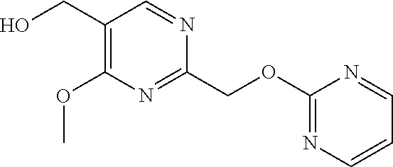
C1(CO)=C(OC)N=C(COC2=NC=CC=N2)N=C1
